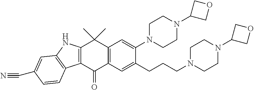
C12=C(C(=O)C3=C(C1(C)C)C=C(N1CCN(C4COC4)CC1)C(CCCN1CCN(C4COC4)CC1)=C3)C1=C(N2)C=C(C#N)C=C1
